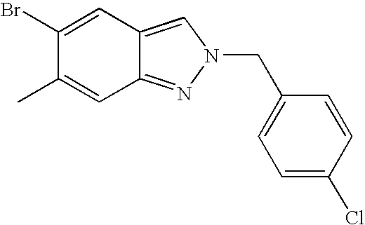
C1(Br)=CC2=CN(CC3=CC=C(Cl)C=C3)N=C2C=C1C
